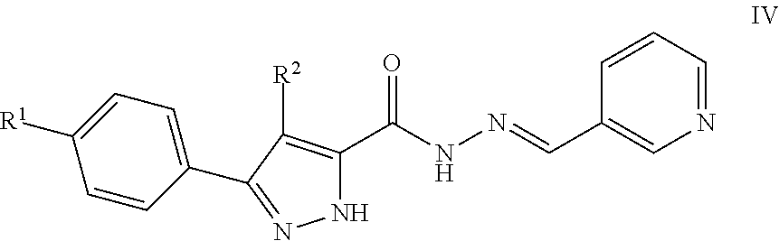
N1C(C(NN=CC2=CN=CC=C2)=O)=C([R2])C(C2=CC=C([R1])C=C2)=N1
